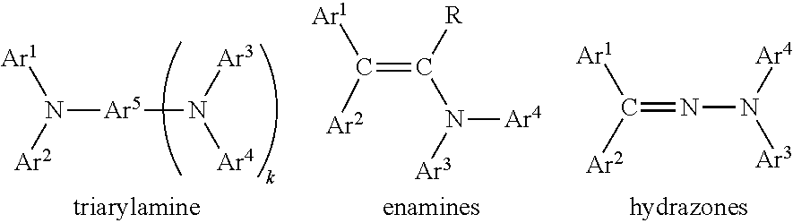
C(=C(N([Ar4])[Ar3])[R])([Ar1])[Ar2].N([Ar5]N([Ar3])[Ar4])([Ar2])[Ar1].C([Ar1])([Ar2])=NN([Ar3])[Ar4]
